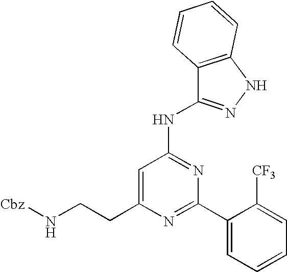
C1=C(CCN[Cbz])N=C(C2=CC=CC=C2[CF3])N=C1NC1=NNC2=C1C=CC=C2
